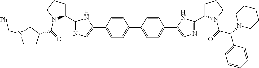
C1(C2=NC=C(C3=CC=C(C4=CC=C(C5=CN=C(C6CCCN6C(=O)C(N6CCCCC6)C6=CC=CC=C6)N5)C=C4)C=C3)N2)CCCN1C(=O)C1CCN(C[Ph])C1
